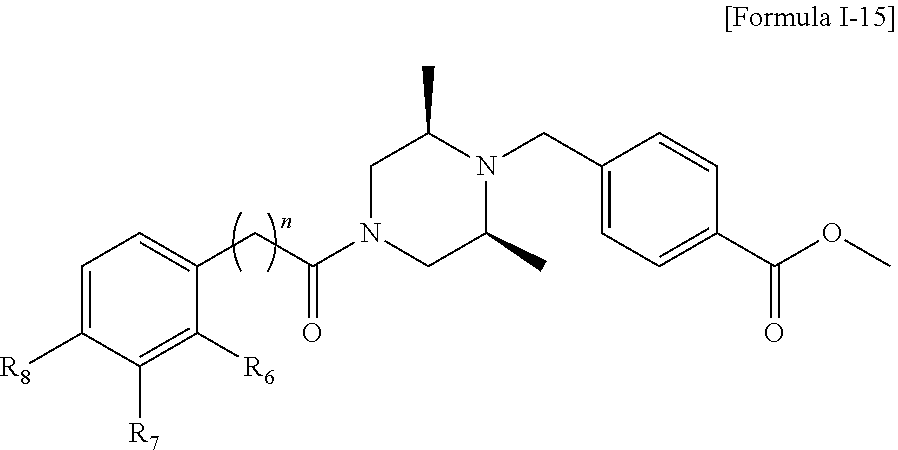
C1=C([R8])C([R7])=C([R6])C(CC(N2CC(C)N(CC3=CC=C(C(OC)=O)C=C3)C(C)C2)=O)=C1
